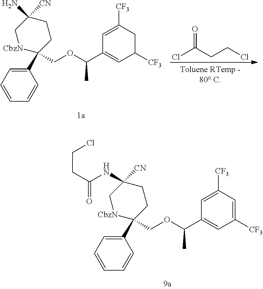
C1(C2(COC(C3=CC([CF3])CC([CF3])=C3)C)CCC(N)([CN])C[CbzN]2)=CC=CC=C1.ClC(CCCl)=O.C1(C2(COC(C3=CC([CF3])=CC([CF3])=C3)C)CCC(NC(CCCl)=O)([CN])C[CbzN]2)=CC=CC=C1
